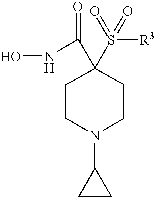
C1CN(C2CC2)CCC1(S([R3])(=O)=O)C(NO)=O
